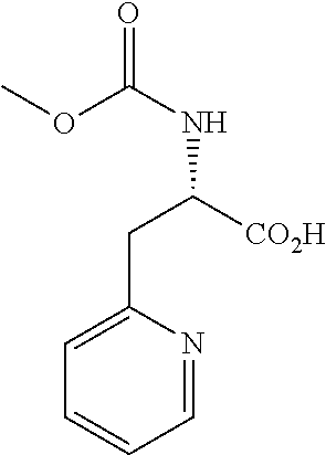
C1=NC(CC([CO2H])NC(=O)OC)=CC=C1
